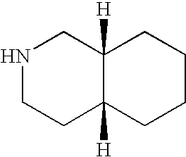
C12([H])C([H])(CNCC1)CCCC2
